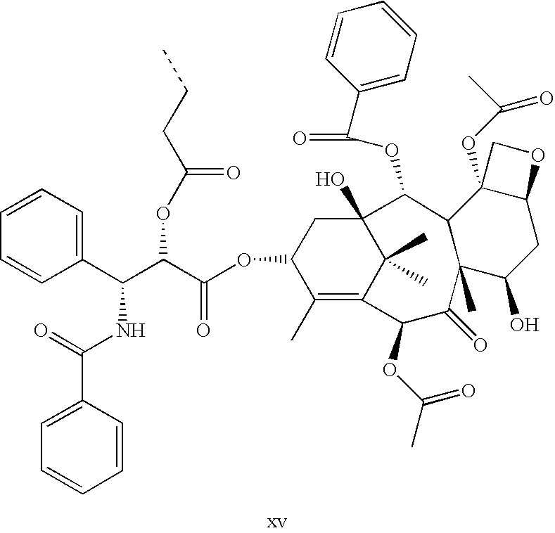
C(C(=O)OC(C(C1=CC=CC=C1)NC(C1=CC=CC=C1)=O)C(OC1C(C)=C2C(C)(C)C(O)(C1)C(OC(C1=CC=CC=C1)=O)C1C(C)(C(=O)C2OC(C)=O)C(O)CC2C1(OC(C)=O)CO2)=O)CC
